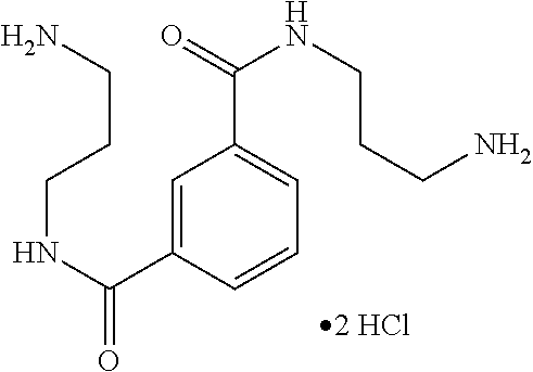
C1=C(C(NCCCN)=O)C=CC=C1C(NCCCN)=O
